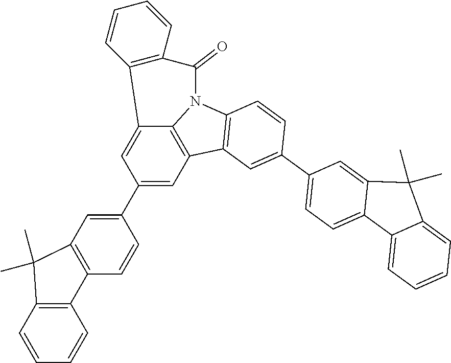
C12=CC(C3=CC4=C(C=C3)C3=C(C=CC=C3)C4(C)C)=CC3=C1N(C1=C3C=C(C3=CC=C4C(=C3)C(C)(C)C3=CC=CC=C43)C=C1)C(=O)C1=C2C=CC=C1
